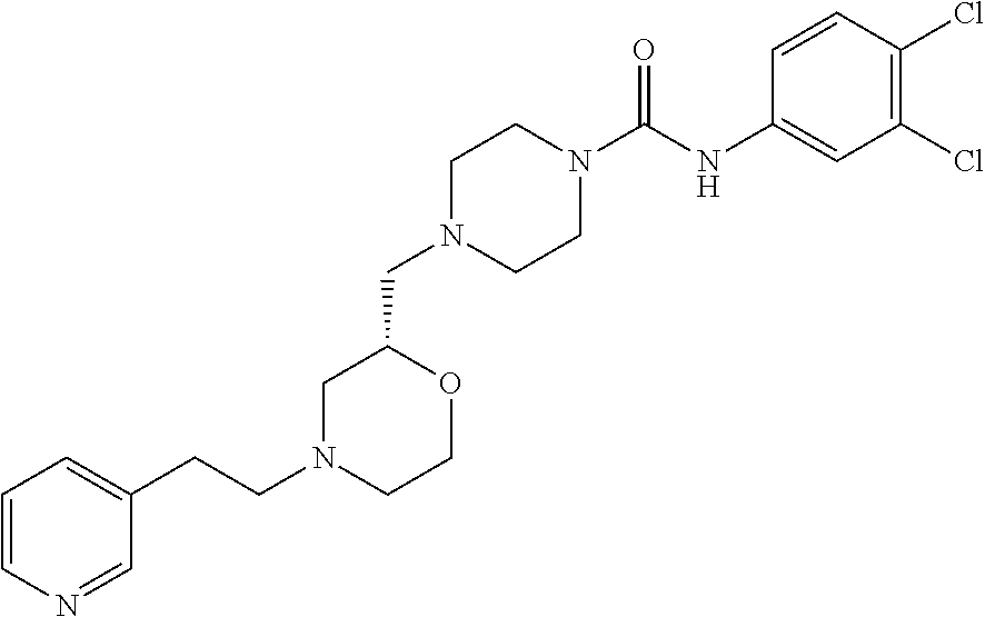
C(N1CCOC(CN2CCN(C(NC3=CC(Cl)=C(Cl)C=C3)=O)CC2)C1)CC1=CC=CN=C1
